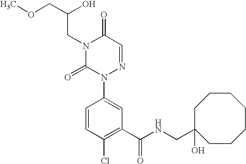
C1(C(NCC2(O)CCCCCCC2)=O)=C(Cl)C=CC(N2N=CC(=O)N(CC(COC)O)C2=O)=C1
